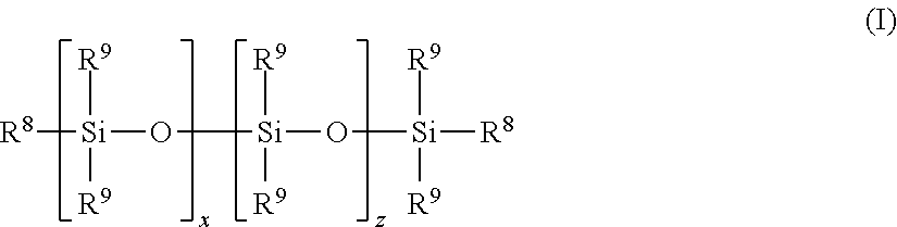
[R8][Si](O[Si](O[Si]([R8])([R9])[R9])([R9])[R9])([R9])[R9]
